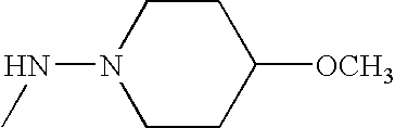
C1CN(NC)CCC1[OCH3]
